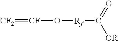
[CF](=[CF2])O[Rf]C(=O)[OR]
